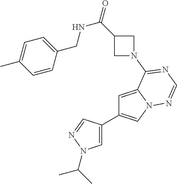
C1=C2N(C=C1C1=CN(C(C)C)N=C1)N=CN=C2N1CC(C(=O)NCC2=CC=C(C)C=C2)C1
